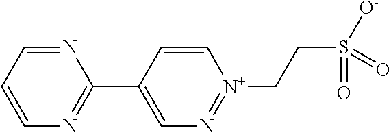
C1=C[N+](CCS([O-])(=O)=O)=NC=C1C1=NC=CC=N1
